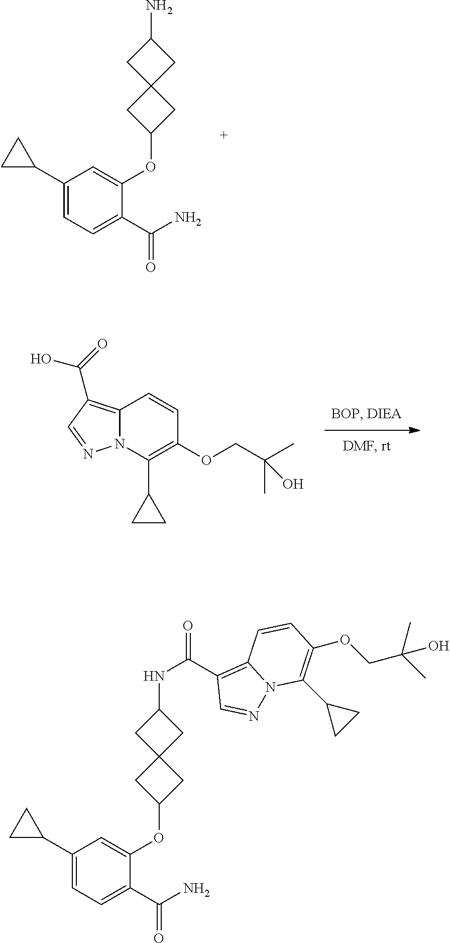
C1(C2CC2)=CC=C(C(N)=O)C(OC2CC3(C2)CC(N)C3)=C1.C12=C(C(=O)O)C=NN1C(C1CC1)=C(OCC(C)(C)O)C=C2.C1(C2CC2)=CC=C(C(N)=O)C(OC2CC3(C2)CC(NC(=O)C2=C4N(N=C2)C(C2CC2)=C(OCC(C)(C)O)C=C4)C3)=C1
